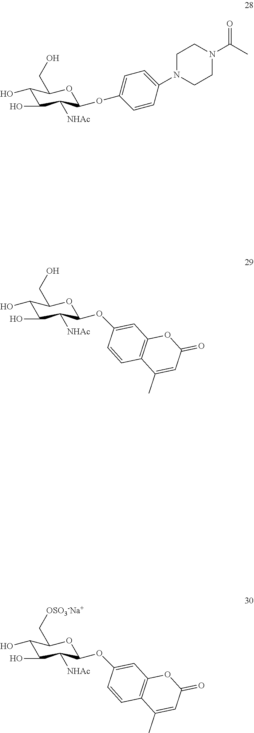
OC1C(O)C([NHAc])C(OC2=CC=C(N3CCN(C(C)=O)CC3)C=C2)OC1CO.OC1C(O)C([NHAc])C(OC2=CC3=C(C=C2)C(C)=CC(=O)O3)OC1CO.OC1C(O)C([NHAc])C(OC2=CC3=C(C=C2)C(C)=CC(=O)O3)OC1C[OSO3-Na+]
